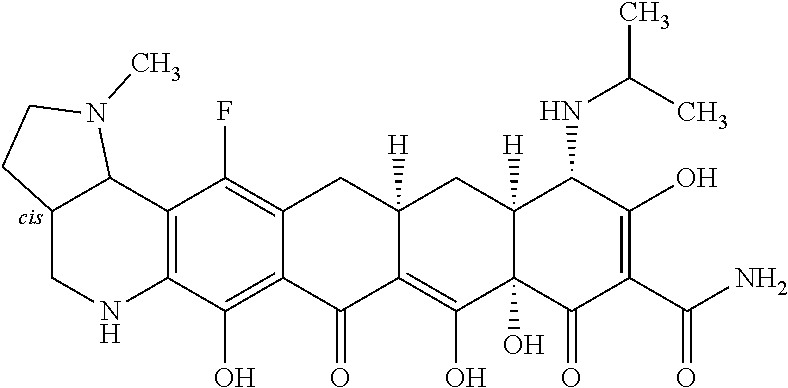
C12=C(C3C(CN1)CCN3C)C(F)=C1CC3([H])CC4([H])C(NC(C)C)C(O)=C(C(=O)N)C(=O)C4(O)C(O)=C3C(=O)C1=C2O
